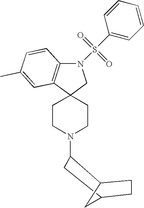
N1(S(C2=CC=CC=C2)(=O)=O)C2=C(C3(C1)CCN(C1C4CCC(C1)C4)CC3)C=C(C)C=C2
